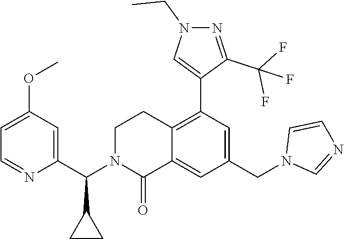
C1(C(N2C(=O)C3=CC(CN4C=NC=C4)=CC(C4=CN(CC)N=C4C(F)(F)F)=C3CC2)C2CC2)=CC(OC)=CC=N1
